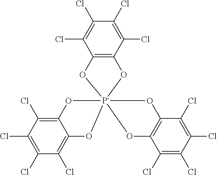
C12=C(C(Cl)=C(Cl)C(Cl)=C1Cl)O[P-]13(O2)(OC2=C(C(Cl)=C(Cl)C(Cl)=C2Cl)O1)OC1=C(Cl)C(Cl)=C(Cl)C(Cl)=C1O3
